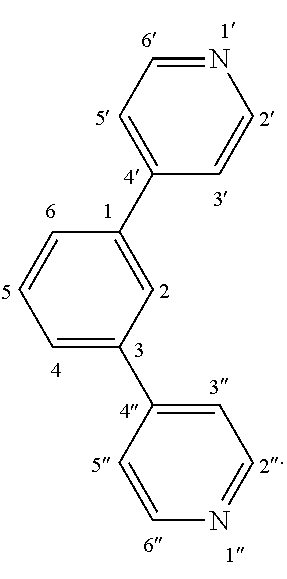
N1=CC=C(C2=CC(C3=CC=NC=C3)=CC=C2)C=C1
